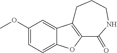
C1(OC)=CC=C2C(=C1)C1=C(O2)C(=O)NCCC1
